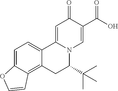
C1=C2C(=C3C(=C1)C1=CC(=O)C(C(O)=O)=CN1C(C(C)(C)C)C3)C=CO2
